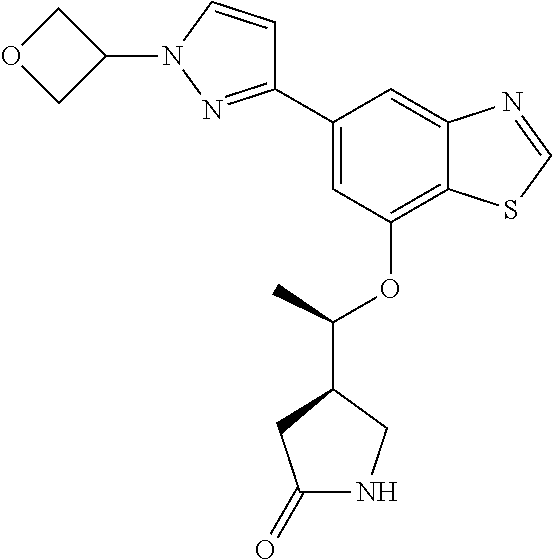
C1=C(C2=NN(C3COC3)C=C2)C=C2C(=C1OC(C1CC(=O)NC1)C)SC=N2
